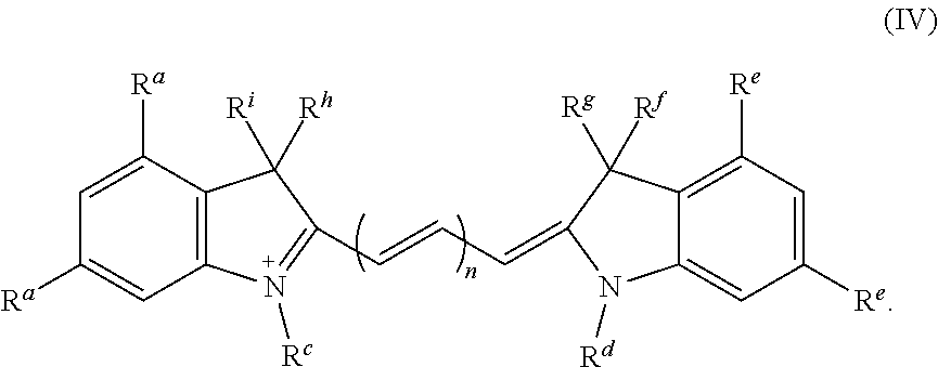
C12=C(C([Ra])=CC([Ra])=C1)C([Rh])([Ri])C(C=CC=C1C([Rf])([Rg])C3=C([Re])C=C([Re])C=C3N1[Rd])=N2[Rc]
